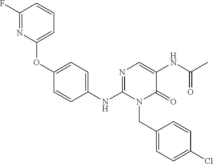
C1(NC2=NC=C(NC(C)=O)C(=O)N2CC2=CC=C(Cl)C=C2)=CC=C(OC2=CC=CC(F)=N2)C=C1
